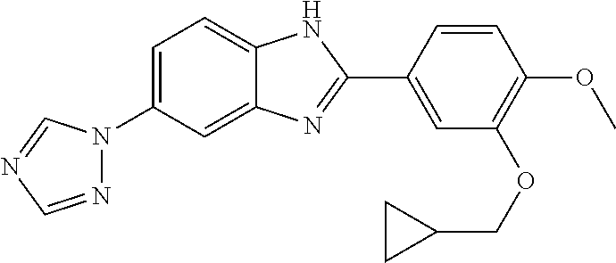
C1=C(N2N=CN=C2)C=C2C(=C1)NC(C1=CC(OCC3CC3)=C(OC)C=C1)=N2
